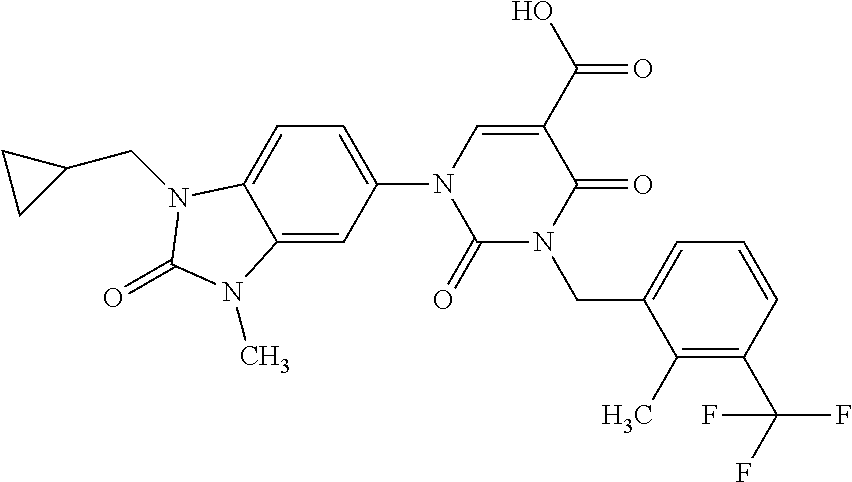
C12=CC(N3C(=O)N(CC4=CC=CC(C(F)(F)F)=C4C)C(=O)C(C(O)=O)=C3)=CC=C1N(CC1CC1)C(=O)N2C
